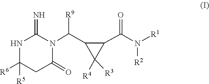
[R2]N(C(C1C([R4])([R3])C1C(N1C(=O)CC([R6])([R5])NC1=N)[R9])=O)[R1]
